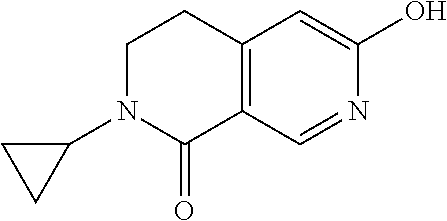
C1N(C2CC2)C(=O)C2=C(C1)C=C(O)N=C2
